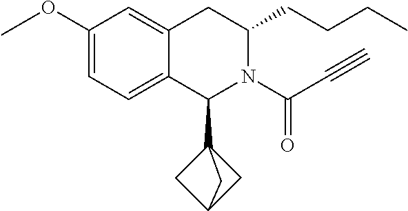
C12=CC=C(OC)C=C1CC(CCCC)N(C(C#C)=O)C2C12CC(C1)C2
